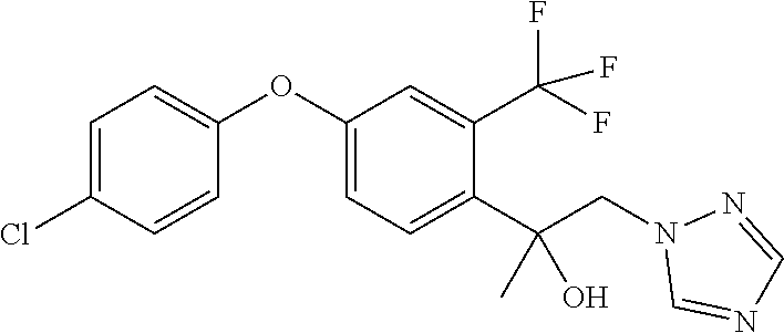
C1(OC2=CC=C(C(CN3C=NC=N3)(C)O)C(C(F)(F)F)=C2)=CC=C(Cl)C=C1
